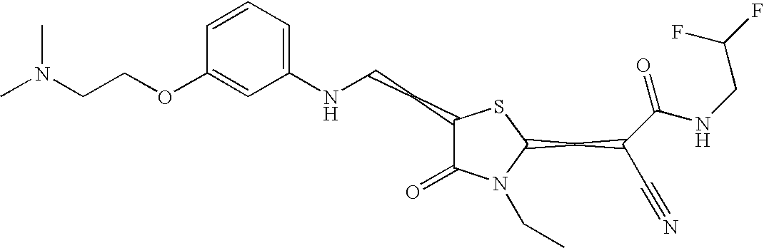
C1=CC=C(NCCC2C(=O)N(CC)C(CC(C#N)C(NCC(F)F)=O)S2)C=C1OCCN(C)C
